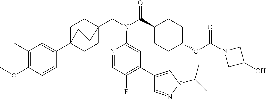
C1(C)=C(OC)C=CC(C23CCC(CN(C(C4CCC(OC(N5CC(O)C5)=O)CC4)=O)C4=CC(C5=CN(C(C)C)N=C5)=C(F)C=N4)(CC2)CC3)=C1
